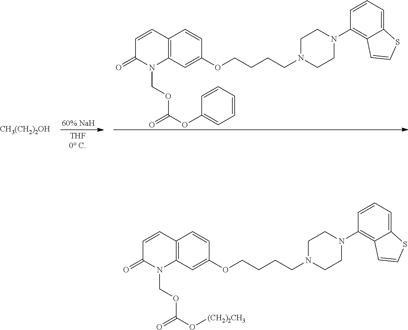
C12=C(C=C(OCCCCN3CCN(C4=C5C(=CC=C4)SC=C5)CC3)C=C1)N(COC(OC1=CC=CC=C1)=O)C(=O)C=C2.[CH3(CH2)2OH].C12=C(C=C(OCCCCN3CCN(C4=C5C(=CC=C4)SC=C5)CC3)C=C1)N(COC(O[(CH2)2CH3])=O)C(=O)C=C2
